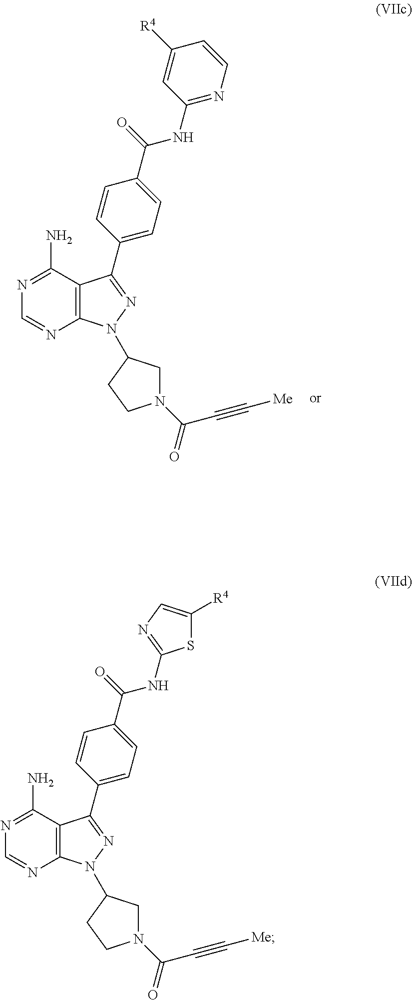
C12=C(C(N)=NC=N1)C(C1=CC=C(C(=O)NC3=NC=CC([R4])=C3)C=C1)=NN2C1CN(C(C#C[Me])=O)CC1.C12=C(C(N)=NC=N1)C(C1=CC=C(C(=O)NC3=NC=C([R4])S3)C=C1)=NN2C1CN(C(C#C[Me])=O)CC1
